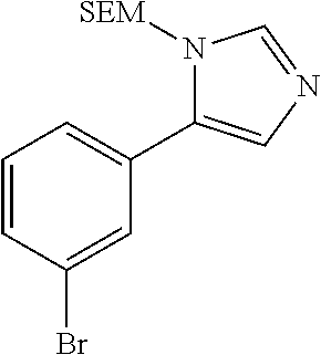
C1=CC(Br)=CC(C2=CN=CN2[SEM])=C1
